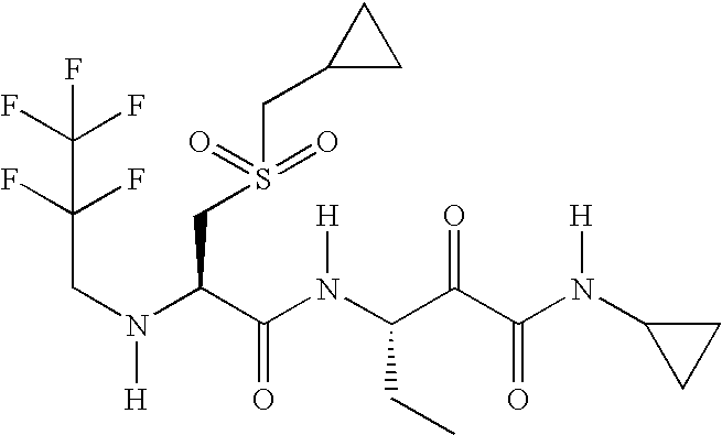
C(N(C(C(N(C(C(C(N(C1CC1)[H])=O)=O)CC)[H])=O)CS(CC1CC1)(=O)=O)[H])C(C(F)(F)F)(F)F
